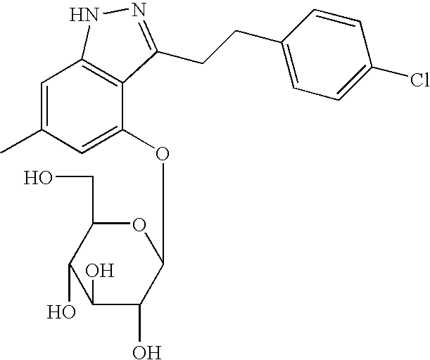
C1(O)C(O)C(OC2=CC(C)=CC3=C2C(CCC2=CC=C(Cl)C=C2)=NN3)OC(CO)C1O
